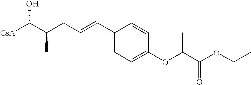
[CsA]C(C(CC=CC1=CC=C(OC(C(OCC)=O)C)C=C1)C)O
